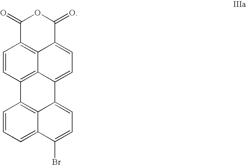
C1(=O)C2=C3C(=CC=C4C3=C(C=C2)C2=C3C4=CC=C(Br)C3=CC=C2)C(=O)O1
